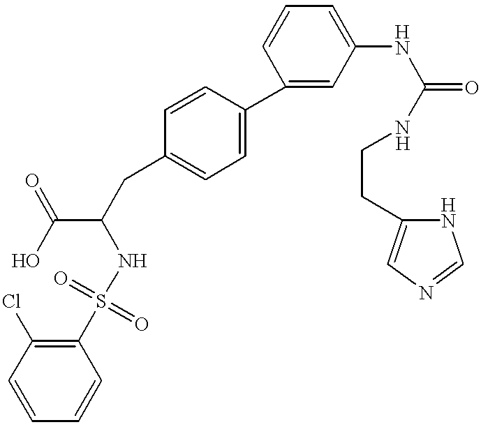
ClC1=C(S(=O)(=O)NC(C(O)=O)CC2=CC=C(C3=CC(NC(NCCC4=CN=CN4)=O)=CC=C3)C=C2)C=CC=C1
